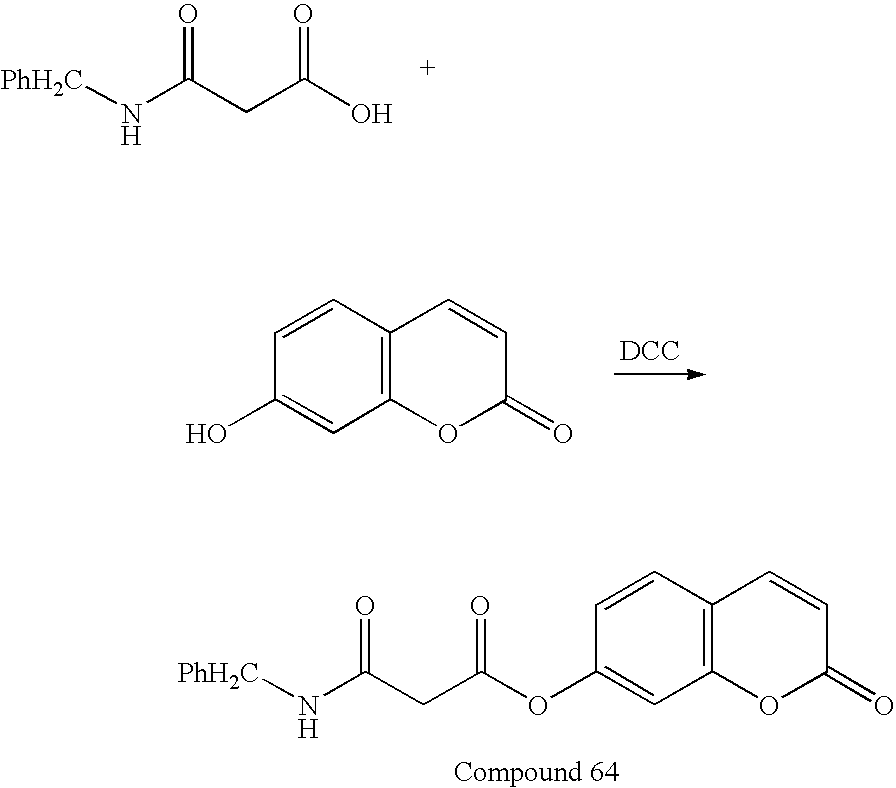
OC(CC(N[PhH2C])=O)=O.C1=CC2=C(C=C1O)OC(=O)C=C2.[DCC].C1=CC2=C(C=C1OC(CC(N[PhH2C])=O)=O)OC(=O)C=C2
